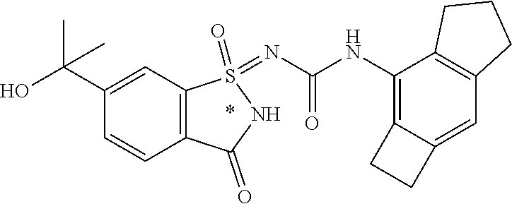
C12=C(NC(=O)N=S3(=O)C4=C(C=CC(C(O)(C)C)=C4)C(=O)N3)C3=C(C=C1CC2)CCC3
